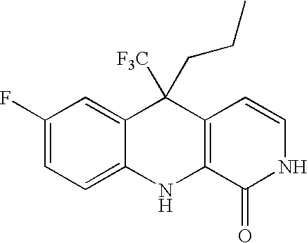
C1(F)=CC=C2C(=C1)C([F3C])(CCC)C1=C(N2)C(=O)NC=C1
